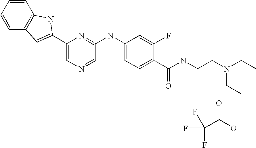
C1=CC=CC2=C1NC(C1=CN=CC(NC3=CC=C(C(=O)NCCN(CC)CC)C(F)=C3)=N1)=C2.C(C(O)=O)(F)(F)F
